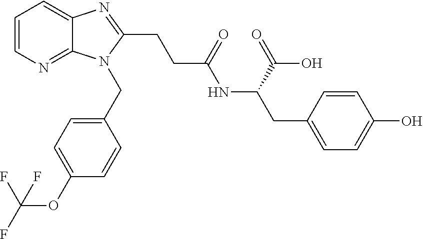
C1=CN=C2C(=C1)N=C(CCC(NC(CC1=CC=C(O)C=C1)C(=O)O)=O)N2CC1=CC=C(OC(F)(F)F)C=C1
